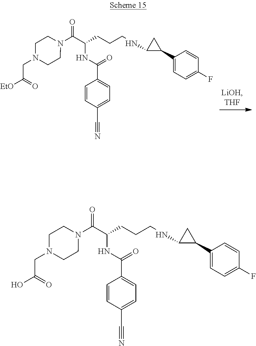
N(CCCC(NC(C1=CC=C(C#N)C=C1)=O)C(N1CCN(CC([EtO])=O)CC1)=O)C1C(C2=CC=C(F)C=C2)C1.N(CCCC(NC(C1=CC=C(C#N)C=C1)=O)C(N1CCN(CC(O)=O)CC1)=O)C1C(C2=CC=C(F)C=C2)C1
